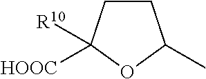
C1CC([HOOC])([R10])OC1C
